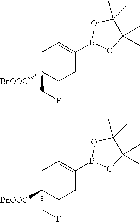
C1C(CF)([BnOOC])CCC(B2OC(C)(C)C(C)(C)O2)=C1.C1C(CF)([BnOOC])CCC(B2OC(C)(C)C(C)(C)O2)=C1
